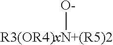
[R3(OR4)xN+(R5)2][O-]
